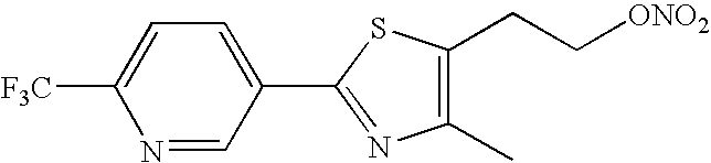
C1([F3C])=CC=C(C2=NC(C)=C(CC[ONO2])S2)C=N1
